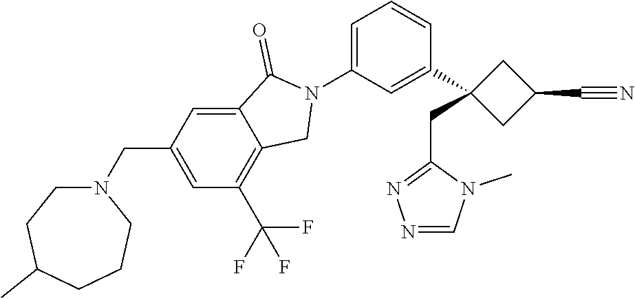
N1(C2=CC=CC(C3(CC4=NN=CN4C)CC(C#N)C3)=C2)C(=O)C2=CC(CN3CCC(C)CCC3)=CC(C(F)(F)F)=C2C1
